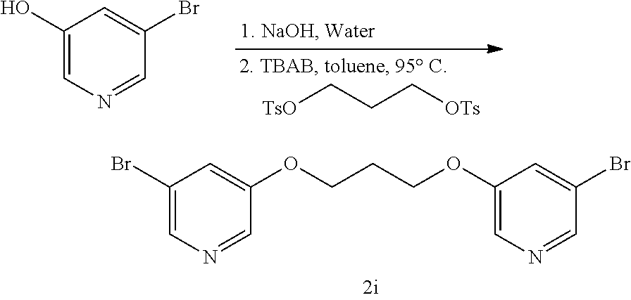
[TsO]CCC[OTs].C1(O)=CN=CC(Br)=C1.C1(Br)=CN=CC(OCCCOC2=CN=CC(Br)=C2)=C1
